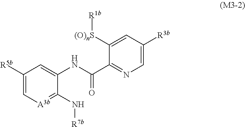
C1([R5b])=C[A3b]=C(N[R7b])C(NC(C2=NC=C([R3b])C=C2[(O)nS][R1b])=O)=C1
